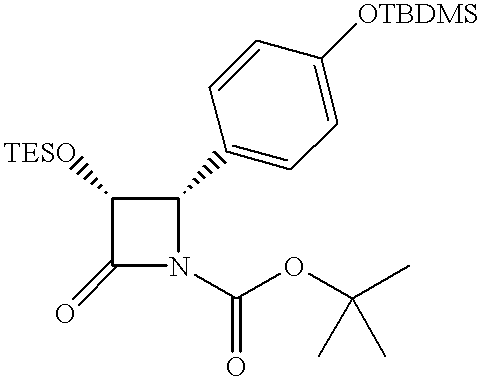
C1([TESO])C(=O)N(C(OC(C)(C)C)=O)C1C1=CC=C([OTBDMS])C=C1
